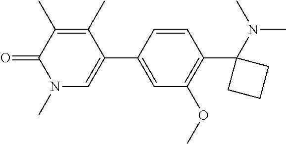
C1=C(C2=CN(C)C(=O)C(C)=C2C)C=CC(C2(N(C)C)CCC2)=C1OC
